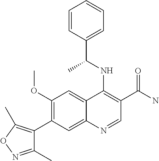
C1(OC)=C(C2=C(C)ON=C2C)C=C2C(=C1)C(NC(C1=CC=CC=C1)C)=C(C(N)=O)C=N2
